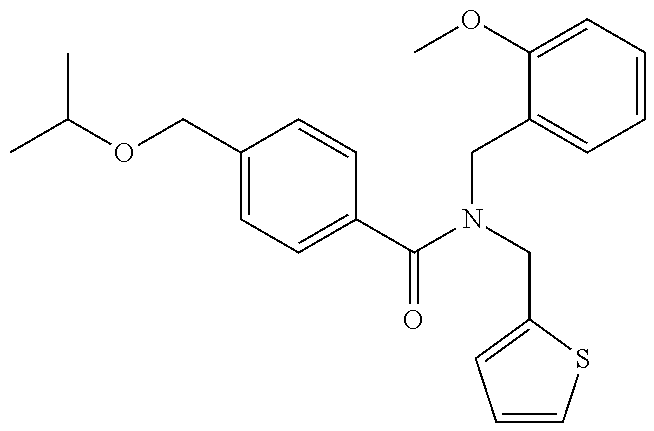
CC(C)OCC1=CC=C(C(=O)N(CC2=CC=CC=C2OC)CC2=CC=CS2)C=C1
